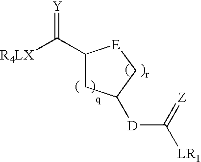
[R4LX]C(=[Y])C1CC([D]C([LR1])=[Z])C[E]1
